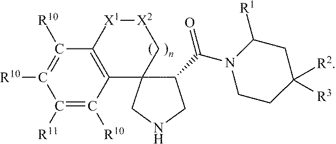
C1NCC(C(=O)N2CCC([R2])([R3])CC2[R1])C12C1=C(C([R10])=C([R10])C([R11])=C1[R10])[X1][X2]C2
